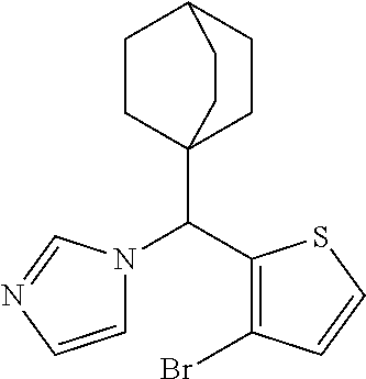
C1CC2(C(C3=C(Br)C=CS3)N3C=CN=C3)CCC1CC2
